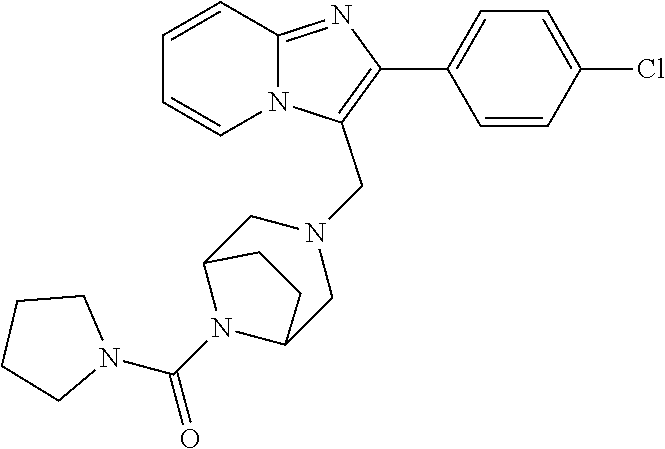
C1=CC=CN2C1=NC(C1=CC=C(Cl)C=C1)=C2CN1CC2N(C(N3CCCC3)=O)C(C1)CC2
